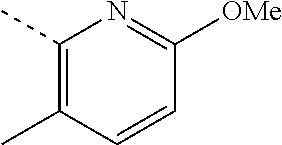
C1(C)=C(C)C=CC([OMe])=N1
